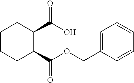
C1CCC(C(OCC2=CC=CC=C2)=O)C(C(O)=O)C1
